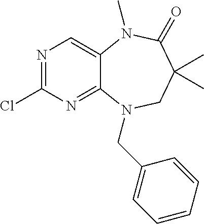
N1=C(Cl)N=C2C(=C1)N(C)C(=O)C(C)(C)CN2CC1=CC=CC=C1
